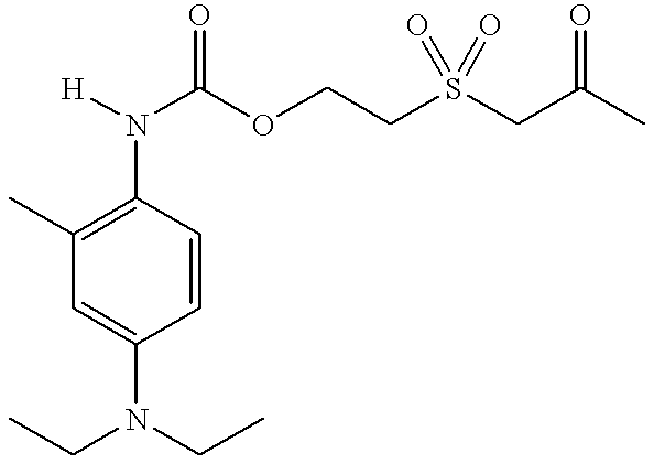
C1(N([H])C(OCCS(CC(C)=O)(=O)=O)=O)=C(C)C=C(N(CC)CC)C=C1
